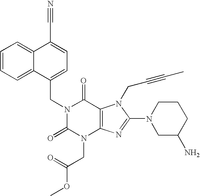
C12=CC=CC=C1C(CN1C(=O)N(CC(OC)=O)C3=C(C1=O)N(CC#CC)C(N1CC(N)CCC1)=N3)=CC=C2C#N
